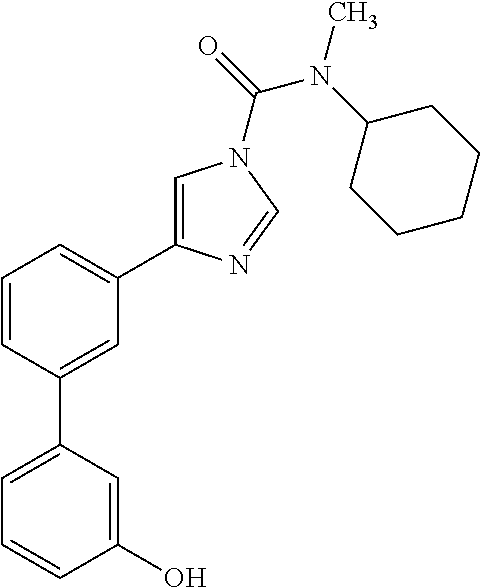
C1=C(C2=CC(C3=CN(C(=O)N(C4CCCCC4)C)C=N3)=CC=C2)C=C(O)C=C1
